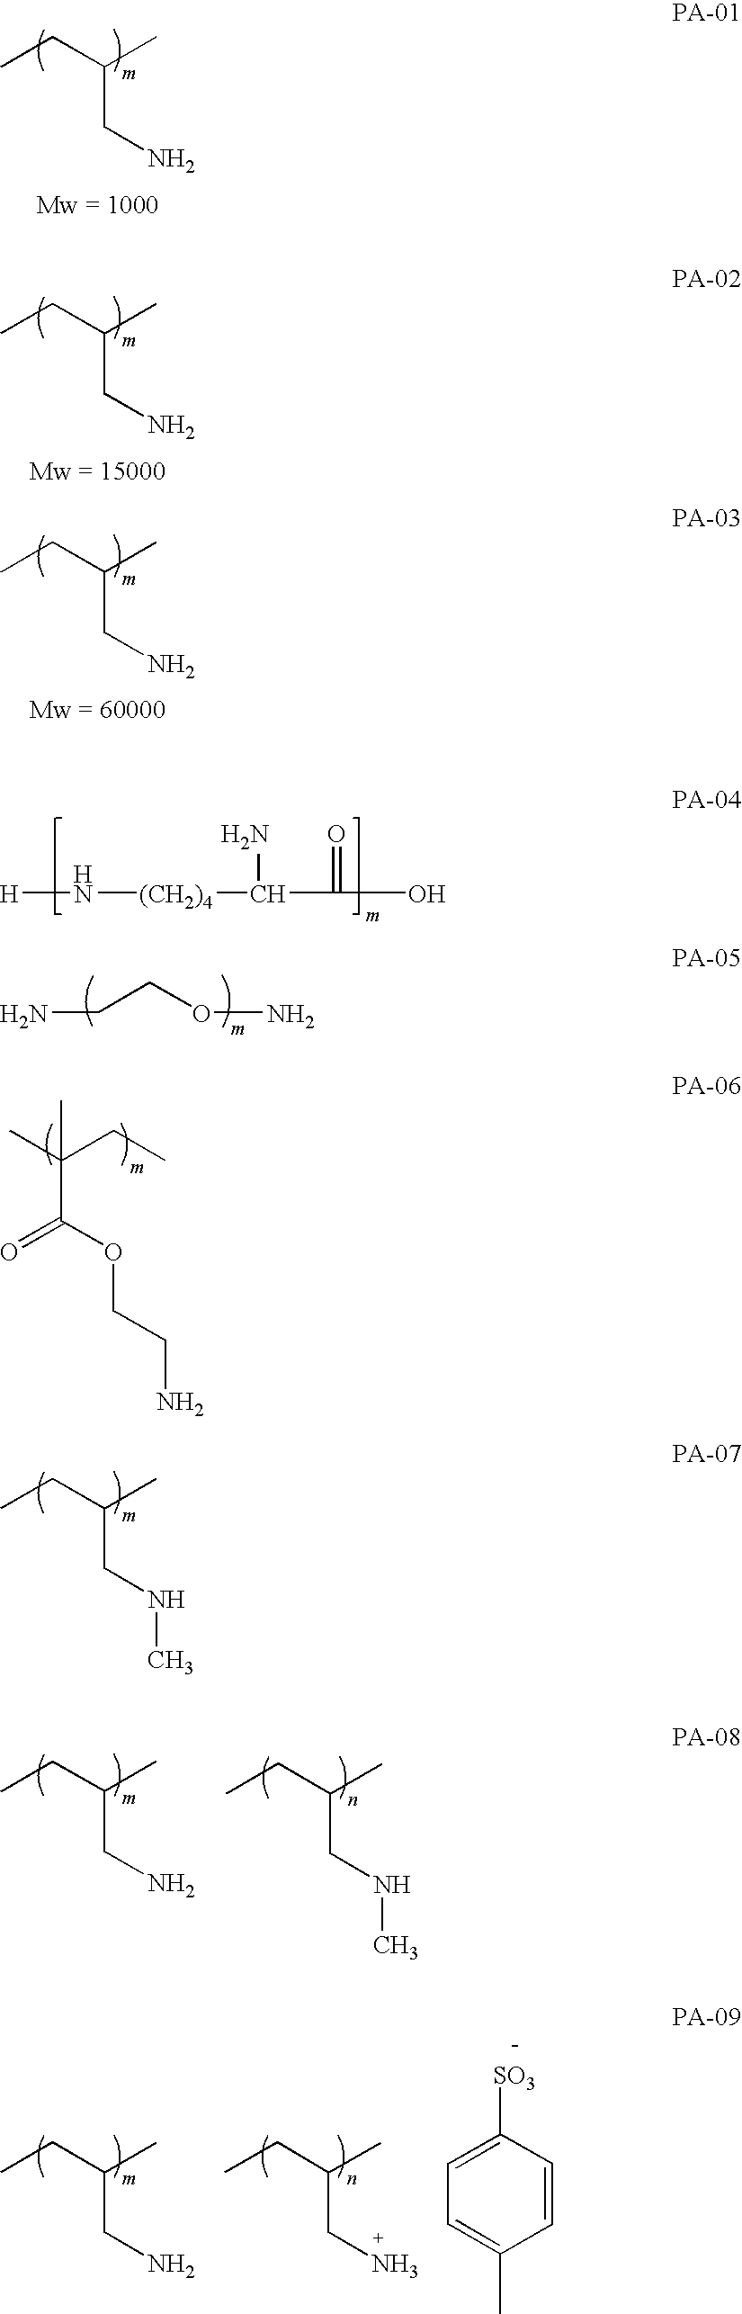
C(C(C)(CC)C)(OCCN)=O.C(C(CC)C)NC.C(C(CC)C)N.C(C(CC)C)N.C(C(CC)C)N.[H]N[(CH2)4]C(N)C(=O)O.NCCON.C(C(CC)C)NC.C(C(CC)C)N.C(C(CC)C)N.C(C(CC)C)N.C1=C([SO3])C=CC(C)=C1
